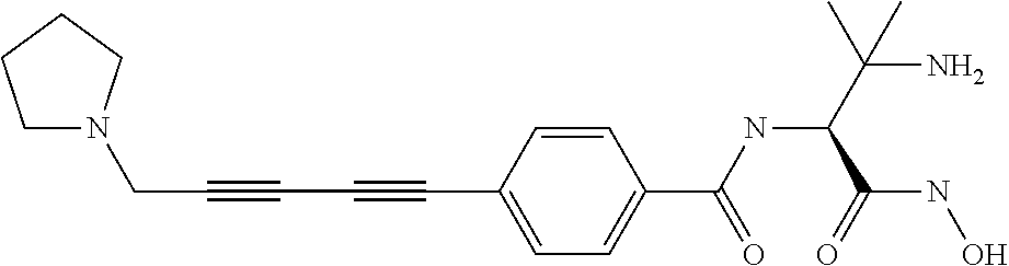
N1(CC#CC#CC2=CC=C(C(NC(C(N)(C)C)C(NO)=O)=O)C=C2)CCCC1
